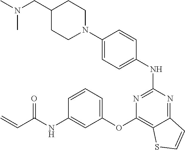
N1(C2=CC=C(NC3=NC(OC4=CC=CC(NC(C=C)=O)=C4)=C4C(=N3)C=CS4)C=C2)CCC(CN(C)C)CC1
